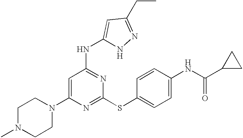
C1(N2CCN(C)CC2)=CC(NC2=CC(CC)=NN2)=NC(SC2=CC=C(NC(C3CC3)=O)C=C2)=N1
